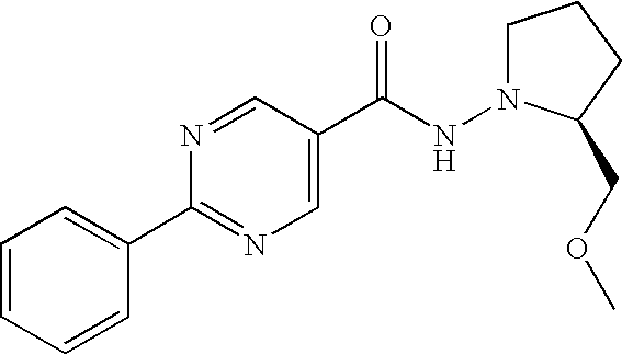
C1=CC=CC(C2=NC=C(C(NN3CCCC3COC)=O)C=N2)=C1
